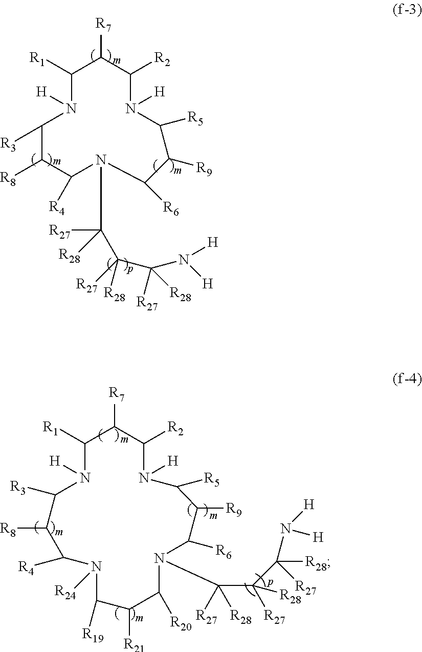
C1([R1])N([H])C([R3])C([R8])C([R4])N(C([R27])(C([R27])([R28])C(N([H])[H])([R27])[R28])[R28])C([R6])C([R9])C([R5])N([H])C([R2])C1[R7].C1([R1])N([H])C([R3])C([R8])C([R4])N([R24])C([R19])C([R21])C([R20])N(C(C([R27])([R28])C(N([H])[H])([R28])[R27])([R27])[R28])C([R6])C([R9])C([R5])N([H])C([R2])C1[R7]
